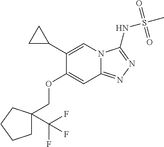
O(C1=CC2=NN=C(NS(=O)(C)=O)N2C=C1C1CC1)CC1(C(F)(F)F)CCCC1
